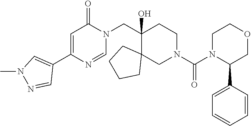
C1(C2=CC(=O)N(CC3(O)C4(CN(C(N5C(C6=CC=CC=C6)COCC5)=O)CC3)CCCC4)C=N2)=CN(C)N=C1
